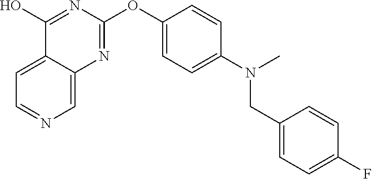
C12=CC=NC=C1N=C(OC1=CC=C(N(C)CC3=CC=C(F)C=C3)C=C1)N=C2O
